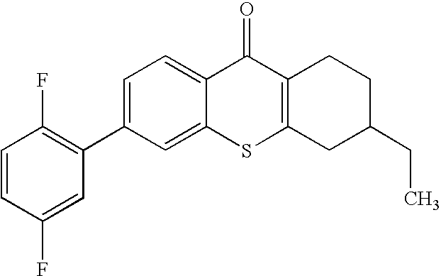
C1(C2=C(F)C=CC(F)=C2)=CC=C2C(=C1)SC1=C(C2=O)CCC(CC)C1
